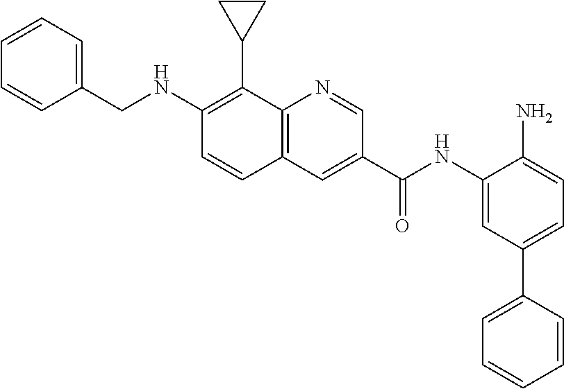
C12=C(C=C(C(NC3=CC(C4=CC=CC=C4)=CC=C3N)=O)C=N1)C=CC(NCC1=CC=CC=C1)=C2C1CC1
